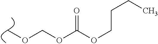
C(OC(OCCCC)=O)OC
